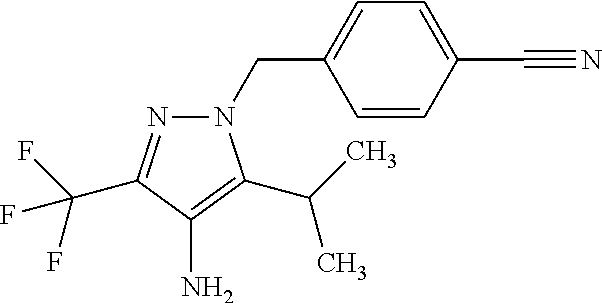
N1(CC2=CC=C(C#N)C=C2)N=C(C(F)(F)F)C(N)=C1C(C)C
